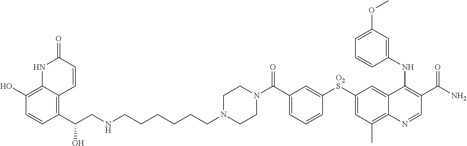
N1(C(C2=CC=CC([O2S]C3=CC(C)=C4C(=C3)C(NC3=CC(OC)=CC=C3)=C(C(N)=O)C=N4)=C2)=O)CCN(CCCCCCNCC(C2=C3C(=C(O)C=C2)NC(=O)C=C3)O)CC1
